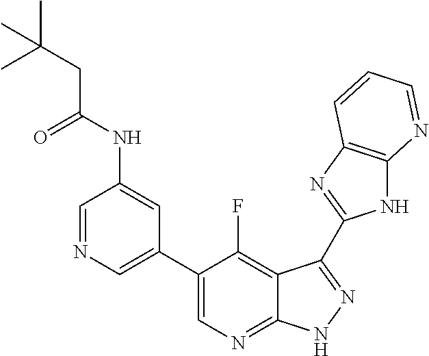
C1=NC=C(C2=CN=C3C(=C2F)C(C2=NC4=C(N2)N=CC=C4)=NN3)C=C1NC(CC(C)(C)C)=O
